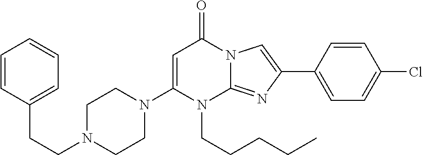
N1(CCCCC)C2=NC(C3=CC=C(Cl)C=C3)=CN2C(=O)C=C1N1CCN(CCC2=CC=CC=C2)CC1
